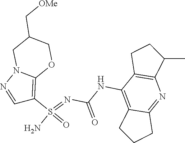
C(NC1=C2C(=NC3=C1CCC3C)CCC2)(N=S(N)(=O)C1=C2N(N=C1)CC(C[OMe])CO2)=O
